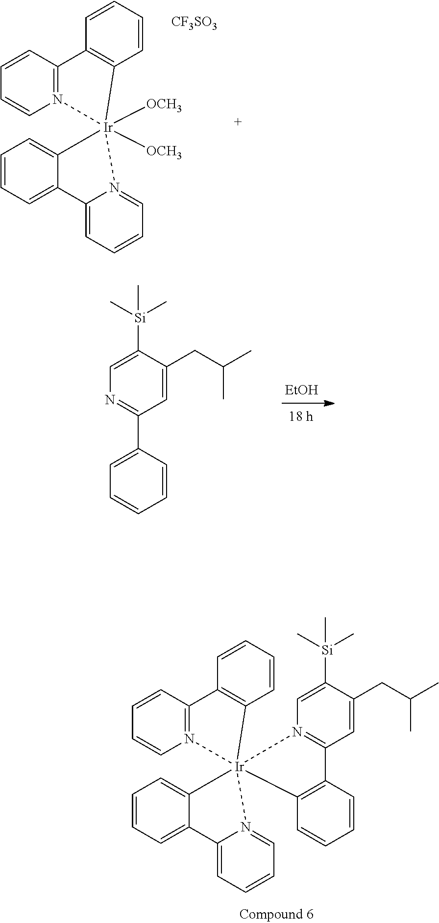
[Ir]123(N4=C(C=CC=C4)C4=C1C=CC=C4)(C1=CC=CC=C1C1=CC=CC=N21)N1=C(C=C(CC(C)C)C([Si](C)(C)C)=C1)C1=C3C=CC=C1.[OCH3][Ir]12([OCH3])(N3=C(C=CC=C3)C3=C1C=CC=C3)C1=CC=CC=C1C1=CC=CC=N21.[CF3SO3].C1([Si](C)(C)C)=CN=C(C2=CC=CC=C2)C=C1CC(C)C.[EtOH]
